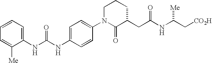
C1=CC=C(NC(NC2=CC=C(N3C(=O)C(CC(NC(C[CO2H])[Me])=O)CCC3)C=C2)=O)C([Me])=C1
